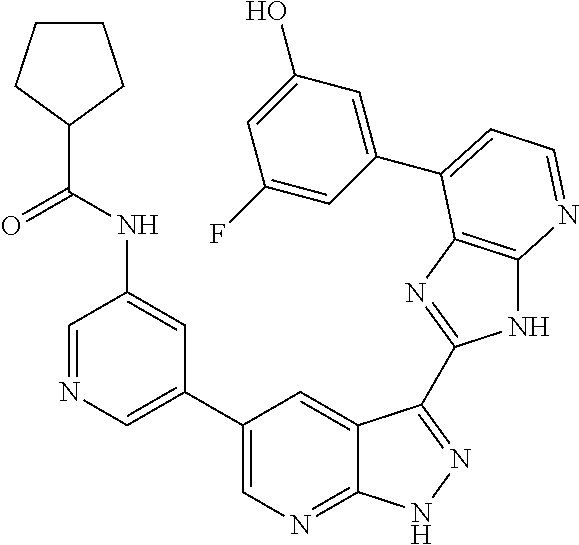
C1(C2=CN=CC(NC(C3CCCC3)=O)=C2)=CN=C2C(=C1)C(C1=NC3=C(N1)N=CC=C3C1=CC(O)=CC(F)=C1)=NN2
